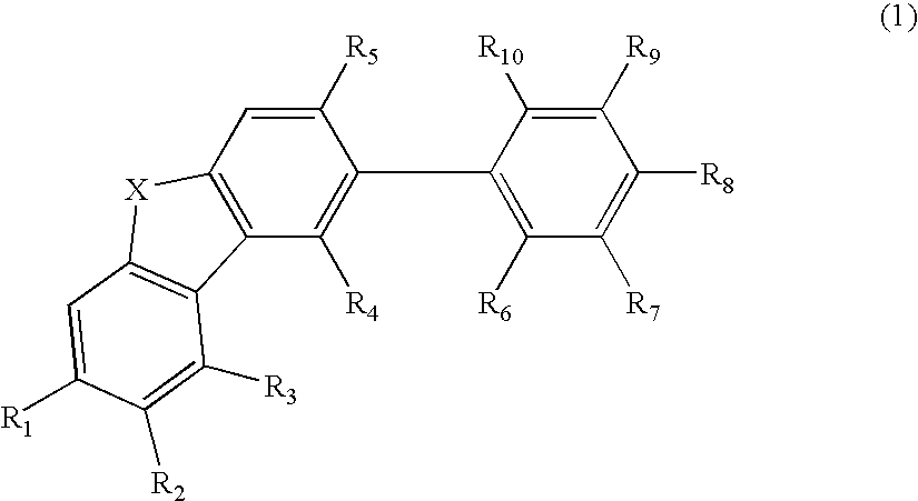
C1([R9])=C([R10])C(C2=C([R4])C3=C(C=C2[R5])[X]C2=C3C([R3])=C([R2])C([R1])=C2)=C([R6])C([R7])=C1[R8]
